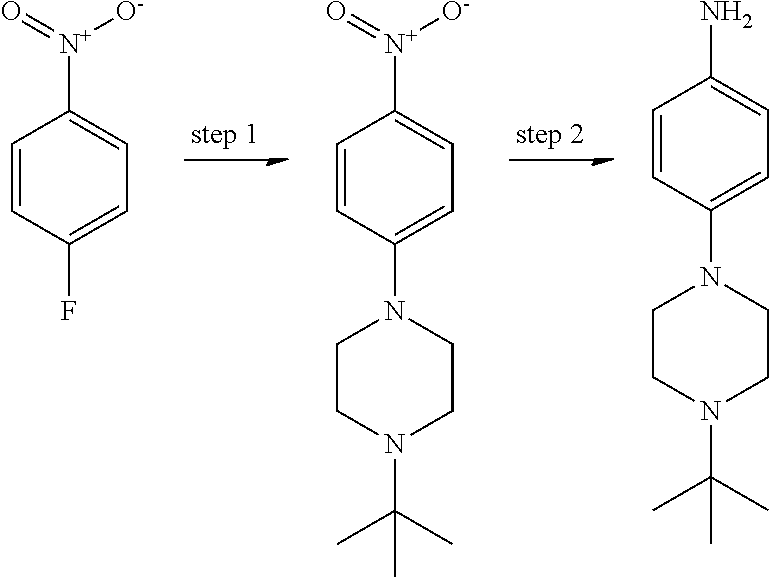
C1=CC(F)=CC=C1[N+](=O)[O-].C1=CC(N2CCN(C(C)(C)C)CC2)=CC=C1[N+](=O)[O-].C1=CC(N2CCN(C(C)(C)C)CC2)=CC=C1N
